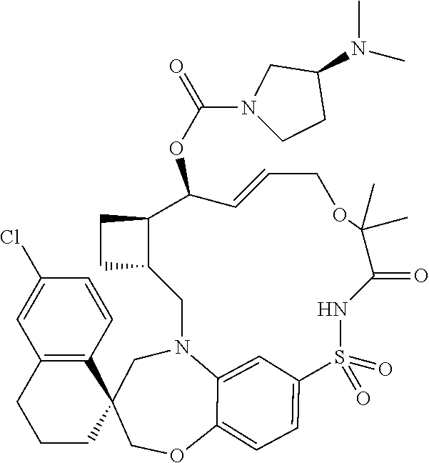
C1C2(COC3=CC=C4C=C3N1CC1C(C(OC(N3CCC(N(C)C)C3)=O)C=CCOC(C)(C)C(=O)NS4(=O)=O)CC1)CCCC1=C2C=CC(Cl)=C1
